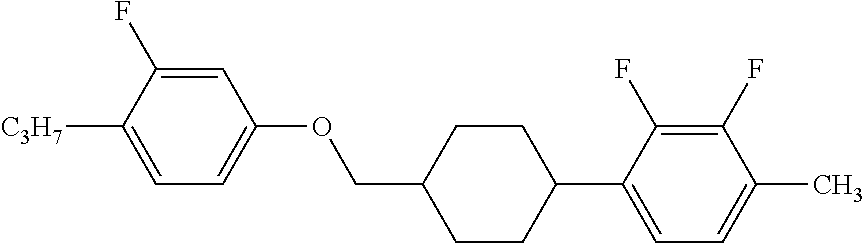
C1=C(F)C([C3H7])=CC=C1OCC1CCC(C2=CC=C(C)C(F)=C2F)CC1
